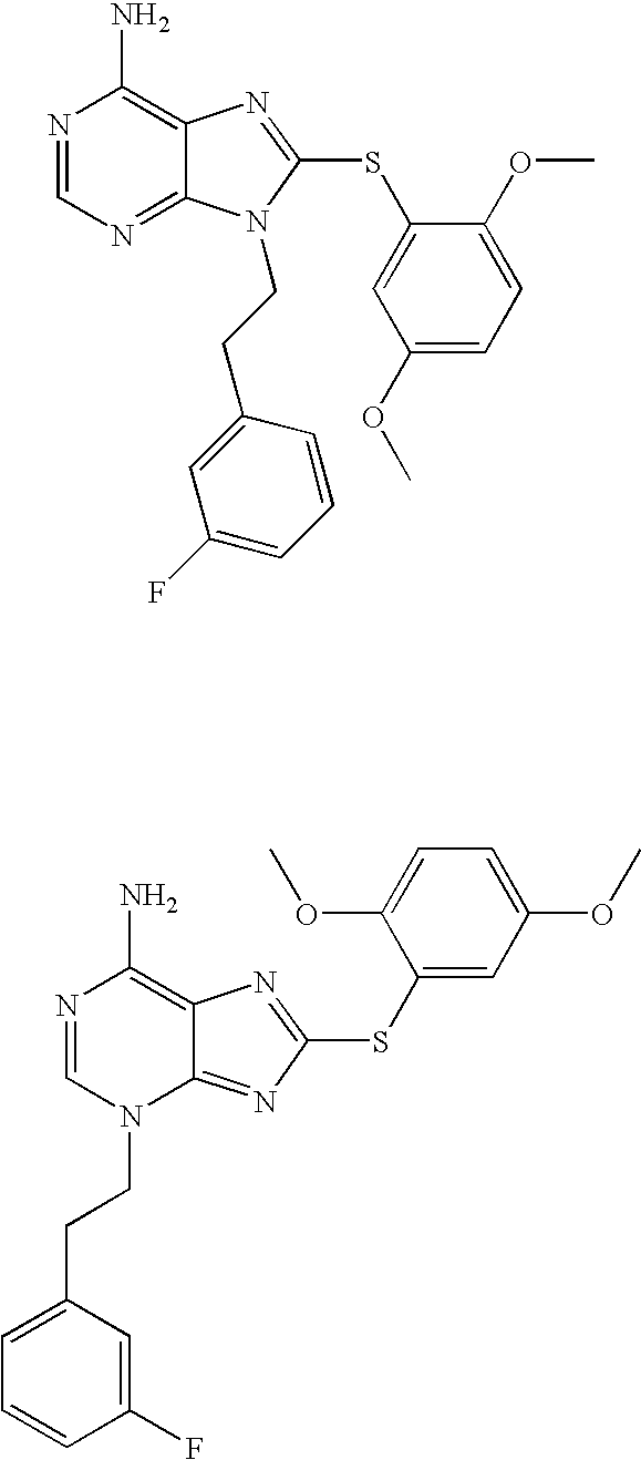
N1=CN=C2C(=C1N)N=C(SC1=CC(OC)=CC=C1OC)N2CCC1=CC(F)=CC=C1.N1=CN(CCC2=CC=CC(F)=C2)C2=NC(SC3=CC(OC)=CC=C3OC)=NC2=C1N
